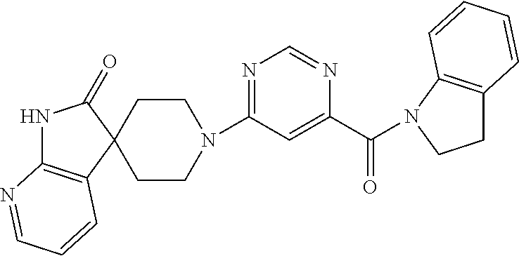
N1C2=C(C=CC=N2)C2(C1=O)CCN(C1=NC=NC(C(=O)N3C4=C(CC3)C=CC=C4)=C1)CC2
